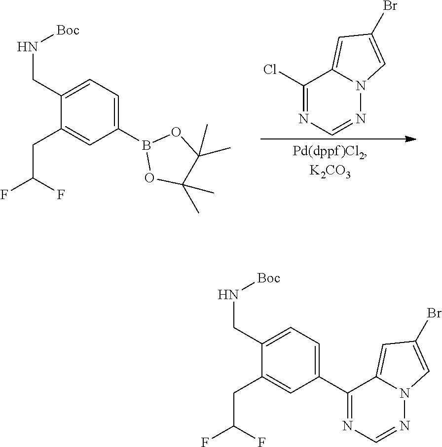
N12N=CN=C(Cl)C1=CC(Br)=C2.B1(C2=CC=C(CN[Boc])C(CC(F)F)=C2)OC(C)(C)C(C)(C)O1.C1(CC(F)F)=CC(C2=NC=NN3C2=CC(Br)=C3)=CC=C1CN[Boc]
